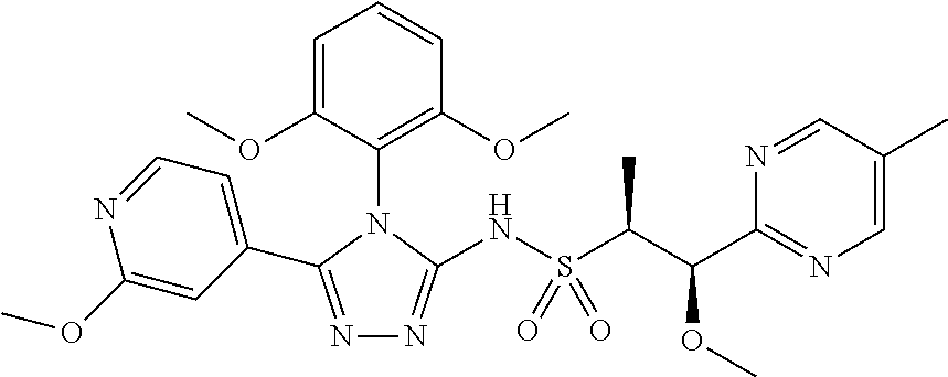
N1=C(C2=CC=NC(OC)=C2)N(C2=C(OC)C=CC=C2OC)C(NS(=O)(=O)C(C(C2=NC=C(C)C=N2)OC)C)=N1
